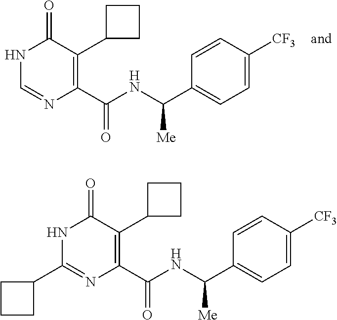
N1C=NC(C(NC(C2=CC=C([CF3])C=C2)[Me])=O)=C(C2CCC2)C1=O.N1C(C2CCC2)=NC(C(NC(C2=CC=C([CF3])C=C2)[Me])=O)=C(C2CCC2)C1=O
